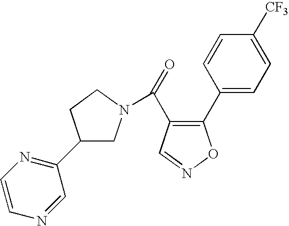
C1(C2=NC=CN=C2)CN(C(=O)C2=C(C3=CC=C([CF3])C=C3)ON=C2)CC1
